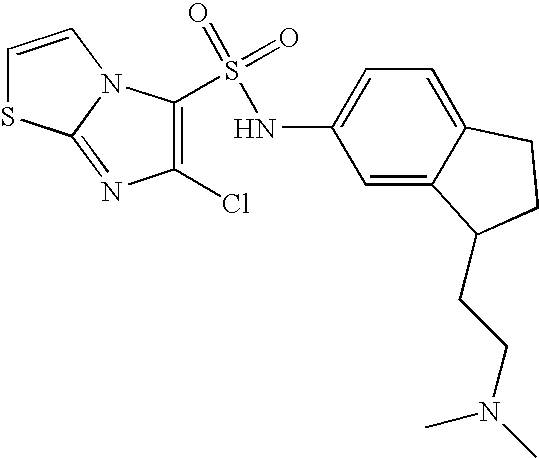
C1=CN2C(=NC(Cl)=C2S(=O)(=O)NC2=CC=C3C(=C2)C(CCN(C)C)CC3)S1
